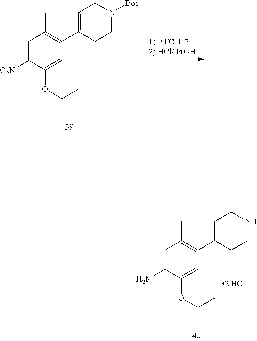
C1=C([O2N])C(OC(C)C)=CC(C2=CCN([Boc])CC2)=C1C.C1=C(N)C(OC(C)C)=CC(C2CCNCC2)=C1C
